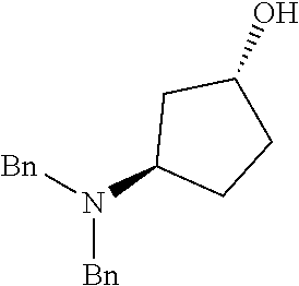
N([Bn])([Bn])C1CCC(O)C1
